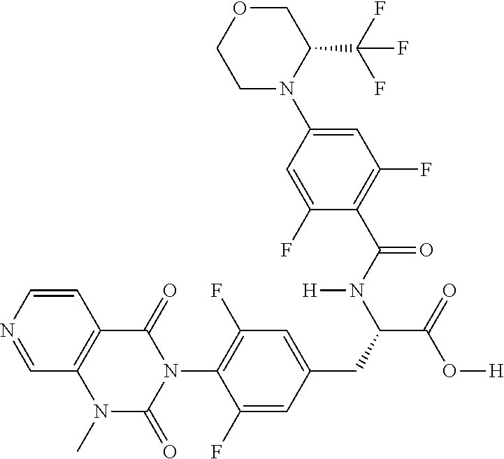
C1=NC=CC2=C1N(C)C(=O)N(C1=C(F)C=C(CC(C(=O)O[H])N(C(C3=C(F)C=C(N4C(C(F)(F)F)COCC4)C=C3F)=O)[H])C=C1F)C2=O
